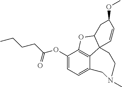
C1(OC(CCCC)=O)=CC=C2C3=C1OC1C3(C=CC(OC)C1)CCN(C)C2
